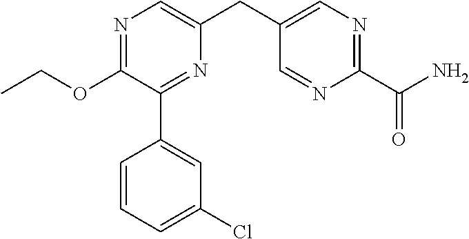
C1(OCC)=NC=C(CC2=CN=C(C(N)=O)N=C2)N=C1C1=CC(Cl)=CC=C1
